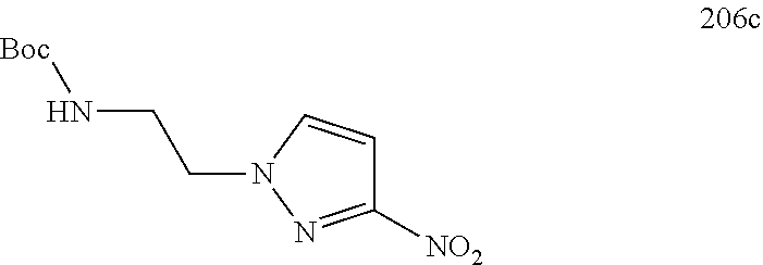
N(CCN1N=C([NO2])C=C1)[Boc]
